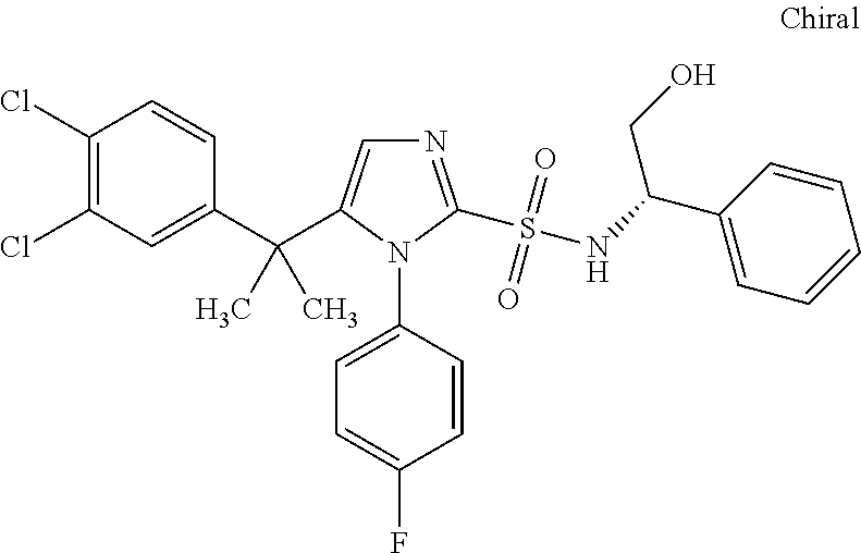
C1(C(C2=CN=C(S(NC(C3=CC=CC=C3)CO)(=O)=O)N2C2=CC=C(F)C=C2)(C)C)=CC(Cl)=C(Cl)C=C1
